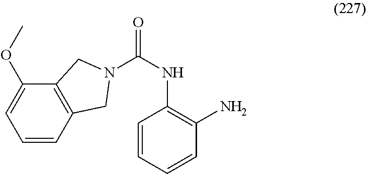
C1=CC2=C(C(OC)=C1)CN(C(NC1=C(N)C=CC=C1)=O)C2
